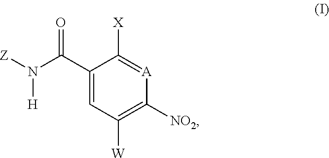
C1(C(N([Z])[H])=O)=CC([W])=C([NO2])[A]=C1[X]
